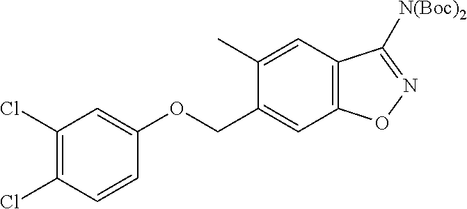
C1(Cl)=C(Cl)C=CC(OCC2=CC3=C(C=C2C)C([N(Boc)2])=NO3)=C1
